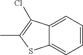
C1=CC=C2C(=C1)SC(C)=C2Cl
